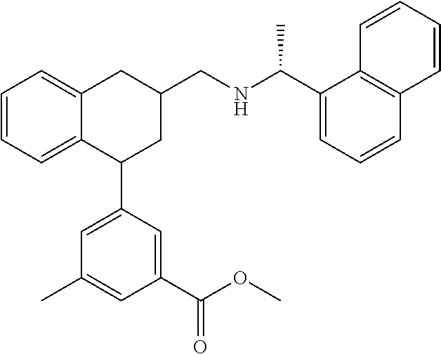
C1=CC=C2C(=C1)CC(CNC(C1=CC=CC3=C1C=CC=C3)C)CC2C1=CC(C)=CC(C(OC)=O)=C1
